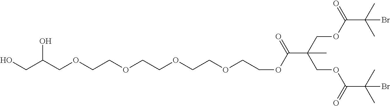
C(C(COCCOCCOCCOCCOC(=O)C(COC(=O)C(C)(C)Br)(COC(=O)C(C)(C)Br)C)O)O
